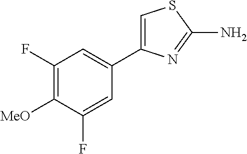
C1(F)=C([MeO])C(F)=CC(C2=CSC(N)=N2)=C1
